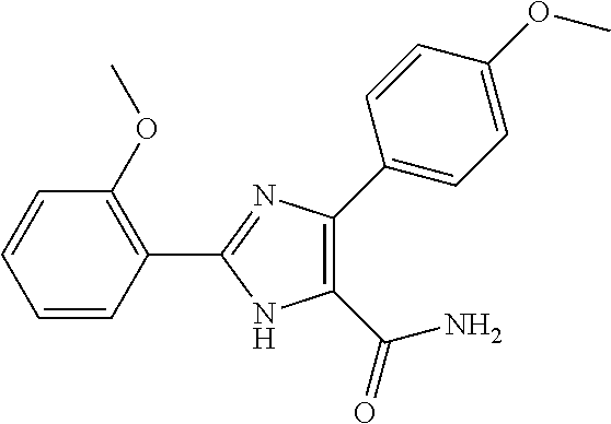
C1=CC=CC(C2=NC(C3=CC=C(OC)C=C3)=C(C(=O)N)N2)=C1OC
